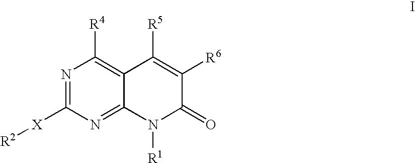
N1=C([X][R2])N=C2C(=C1[R4])C([R5])=C([R6])C(=O)N2[R1]
